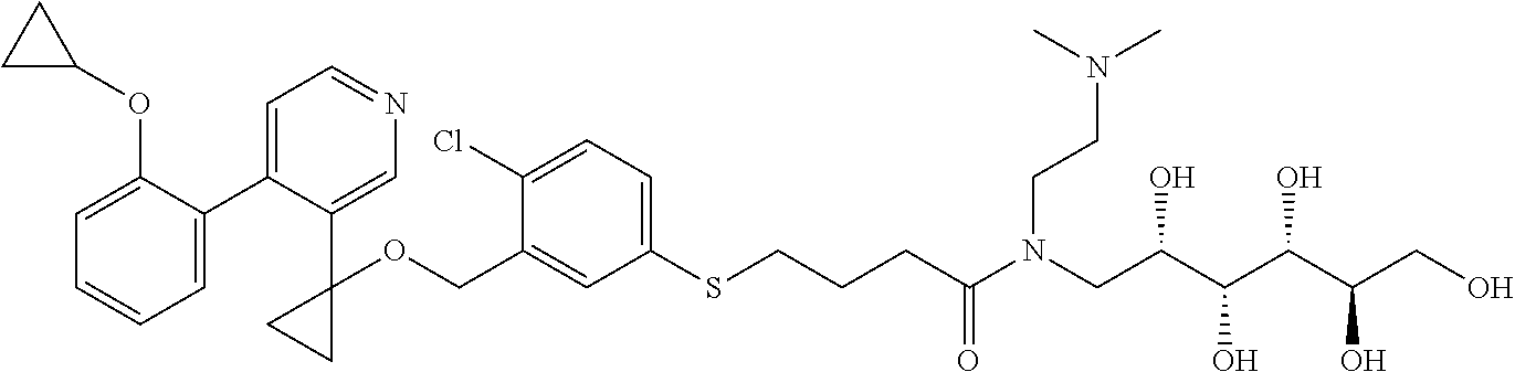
C1=C(COC2(C3=CN=CC=C3C3=CC=CC=C3OC3CC3)CC2)C(Cl)=CC=C1SCCCC(N(CC(C(C(C(CO)O)O)O)O)CCN(C)C)=O
